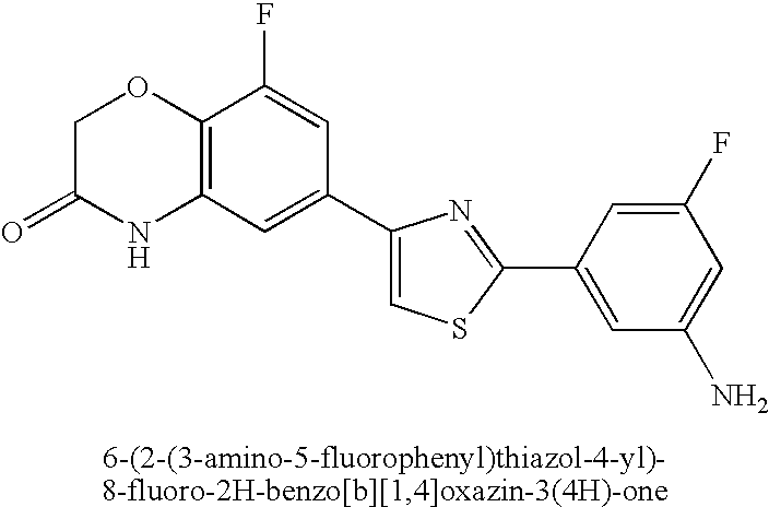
C1C(=O)NC2=C(O1)C(F)=CC(C1=CSC(C3=CC(N)=CC(F)=C3)=N1)=C2
